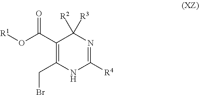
C(C1=C(C(O[R1])=O)C([R2])([R3])N=C([R4])N1)Br
